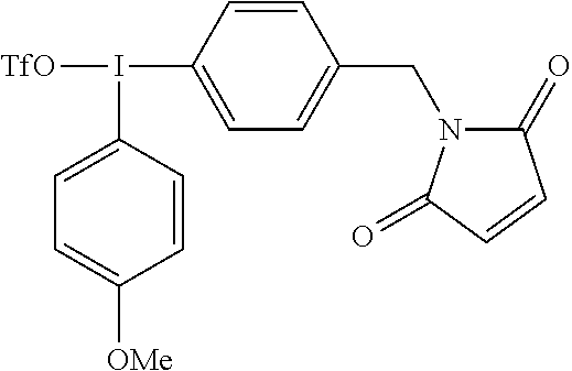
C1=CC(I([TfO])C2=CC=C(CN3C(=O)C=CC3=O)C=C2)=CC=C1[OMe]
